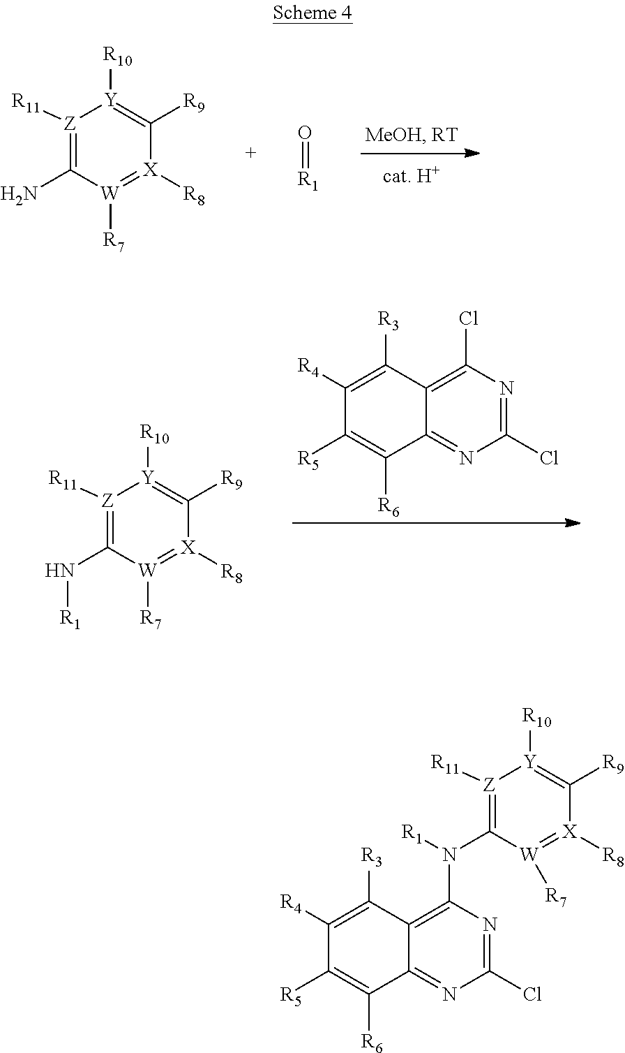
[Z]1([R11])=C(N)[W]([R7])=[X]([R8])C([R9])=[Y]1[R10].O=[R1].[Z]1([R11])=C(N[R1])[W]([R7])=[X]([R8])C([R9])=[Y]1[R10].C12=NC(Cl)=NC(Cl)=C1C([R3])=C([R4])C([R5])=C2[R6].C12=NC(Cl)=NC(N(C3=[Z]([R11])[Y]([R10])=C([R9])[X]([R8])=[W]3[R7])[R1])=C1C([R3])=C([R4])C([R5])=C2[R6]
